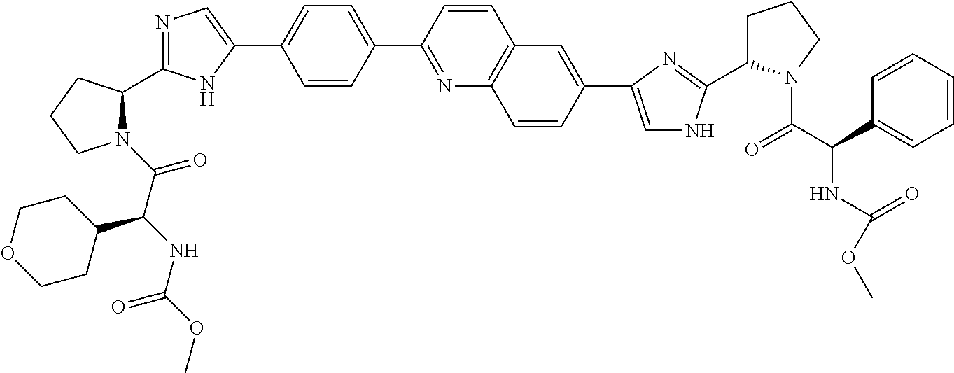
N1(C(=O)C(NC(OC)=O)C2CCOCC2)C(C2=NC=C(C3=CC=C(C4=NC5=C(C=C4)C=C(C4=CNC(C6CCCN6C(C(C6=CC=CC=C6)NC(OC)=O)=O)=N4)C=C5)C=C3)N2)CCC1
